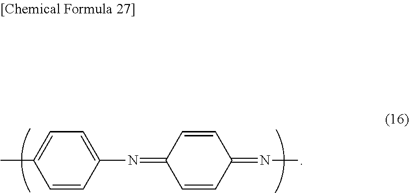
CC1=CC=C(N=C2C=CC(=NC)C=C2)C=C1
